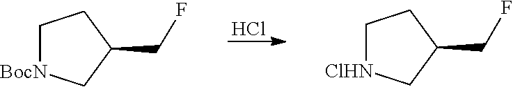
Cl.C1(CF)C[ClHN]CC1.C1(CF)C[BocN]CC1
